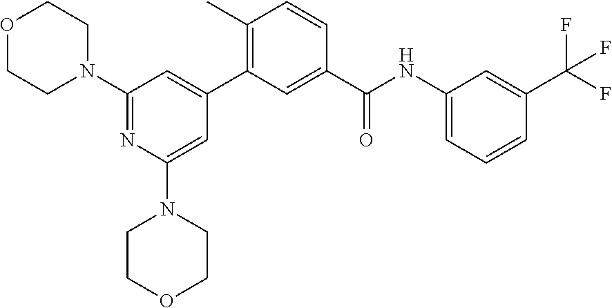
O1CCN(C2=NC(N3CCOCC3)=CC(C3=C(C)C=CC(C(NC4=CC=CC(C(F)(F)F)=C4)=O)=C3)=C2)CC1
